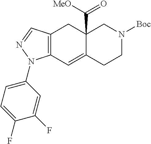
C12=C(C=C3C(C([MeO])=O)(C1)CN([Boc])CC3)N(C1=CC=C(F)C(F)=C1)N=C2
